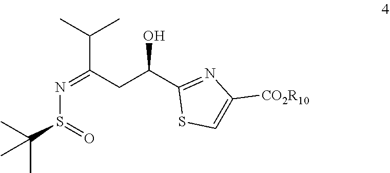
C(C1=NC([CO2R10])=CS1)(CC(=NS(=O)C(C)(C)C)C(C)C)O
